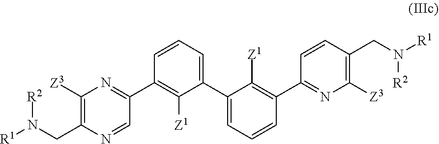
C1([Z3])=C(CN([R1])[R2])N=CC(C2=C([Z1])C(C3=CC=CC(C4=NC([Z3])=C(CN([R1])[R2])C=C4)=C3[Z1])=CC=C2)=N1
